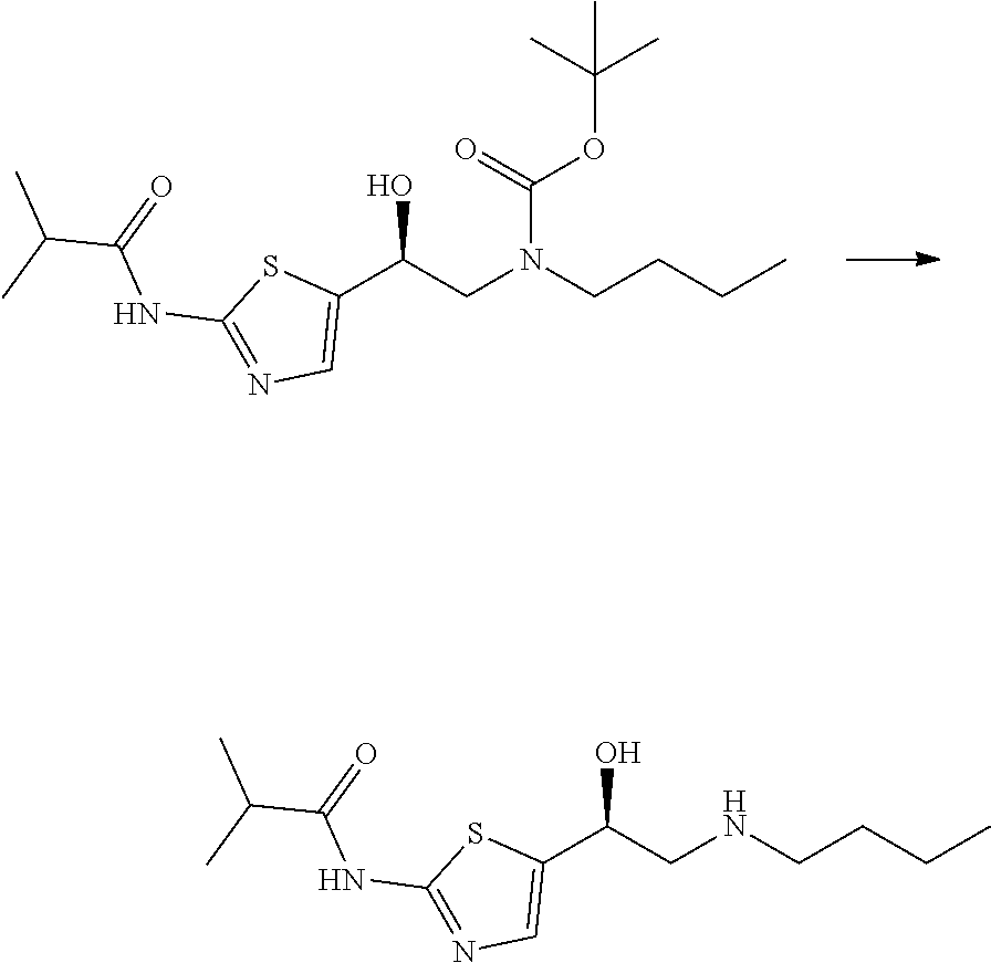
CCCCN(CC(C1=CN=C(NC(C(C)C)=O)S1)O)C(=O)OC(C)(C)C.CCCCNCC(C1=CN=C(NC(C(C)C)=O)S1)O
